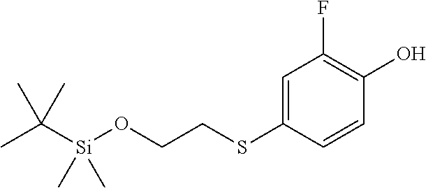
C1=C(SCCO[Si](C(C)(C)C)(C)C)C=CC(O)=C1F
